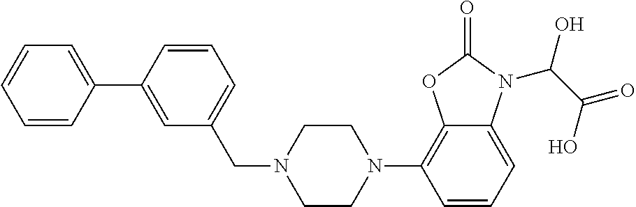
C1=CC=CC(C2=CC(CN3CCN(C4=C5C(=CC=C4)N(C(C(=O)O)O)C(=O)O5)CC3)=CC=C2)=C1
